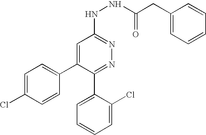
C1=C(Cl)C=CC(C2=CC(NNC(CC3=CC=CC=C3)=O)=NN=C2C2=CC=CC=C2Cl)=C1
